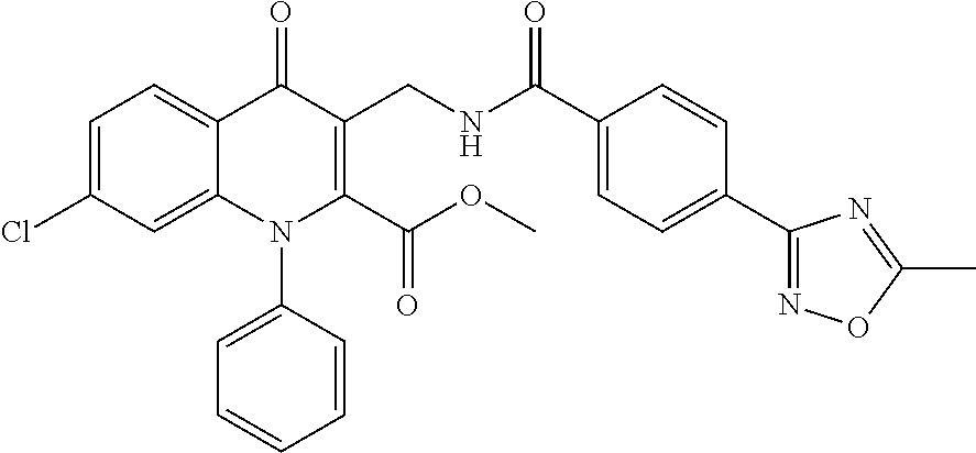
C1=C(Cl)C=C2C(=C1)C(=O)C(CNC(C1=CC=C(C3=NOC(C)=N3)C=C1)=O)=C(C(OC)=O)N2C1=CC=CC=C1
